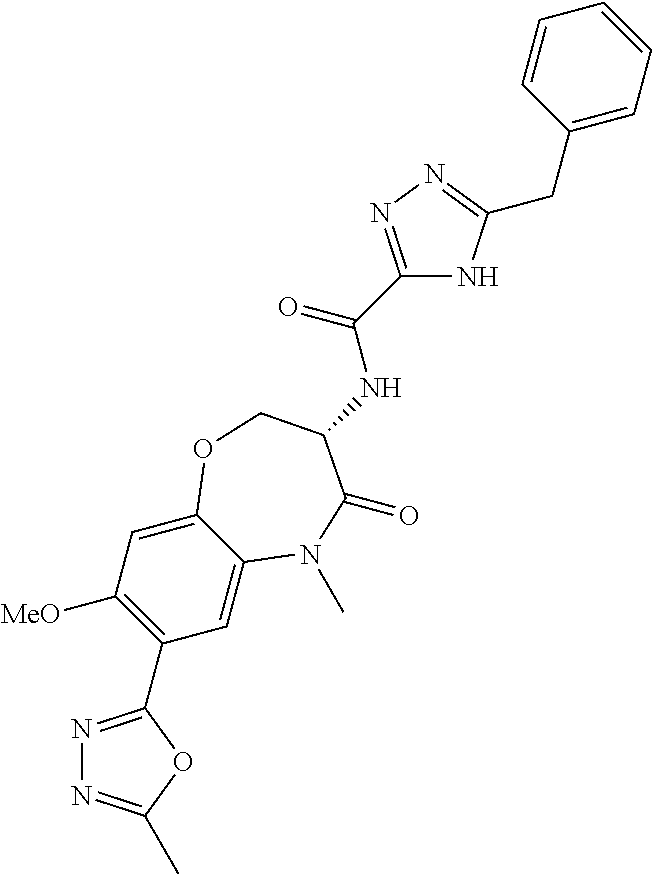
C1=C2C(=CC([MeO])=C1C1=NN=C(C)O1)OCC(NC(C1=NN=C(CC3=CC=CC=C3)N1)=O)C(=O)N2C
